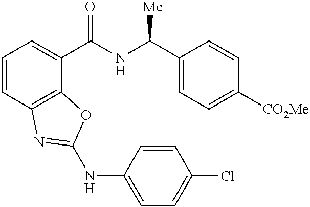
C1=CC2=C(C(C(NC(C3=CC=C([CO2Me])C=C3)[Me])=O)=C1)OC(NC1=CC=C(Cl)C=C1)=N2
